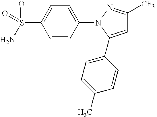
C1=C(C2=CC=C(C)C=C2)N(C2=CC=C(S(=O)(N)=O)C=C2)N=C1[CF3]
